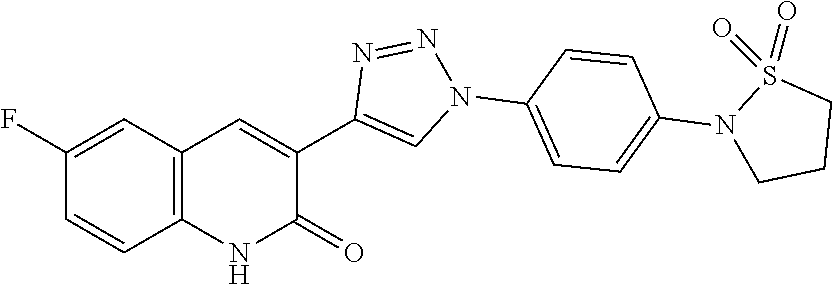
C1(F)=CC2=C(C=C1)NC(=O)C(C1=CN(C3=CC=C(N4CCCS4(=O)=O)C=C3)N=N1)=C2
